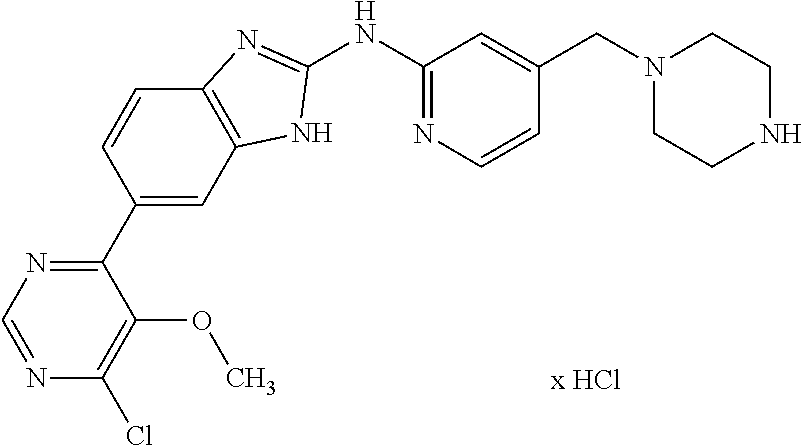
C1(NC2=NC=CC(CN3CCNCC3)=C2)=NC2=C(N1)C=C(C1=NC=NC(Cl)=C1OC)C=C2
